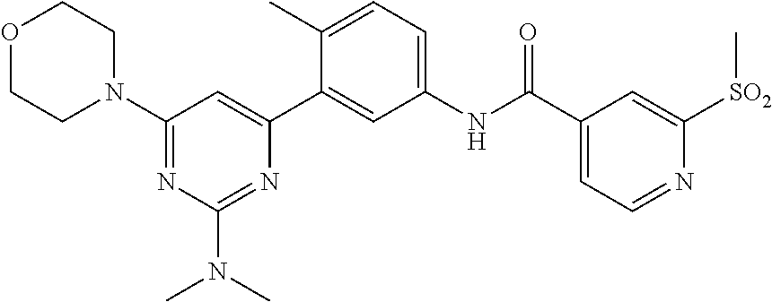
O1CCN(C2=NC(N(C)C)=NC(C3=CC(NC(C4=CC=NC([SO2]C)=C4)=O)=CC=C3C)=C2)CC1
